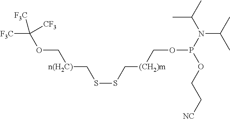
[F3C]C(OC[n(H2C)]CSSC[(CH2)m]COP(OCC[NC])N(C(C)C)C(C)C)([F3C])[CF3]
